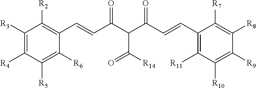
[R2]C1=C(C=CC(=O)C(C(=O)[R14])C(=O)C=CC2=C([R11])C([R10])=C([R9])C([R8])=C2[R7])C([R6])=C([R5])C([R4])=C1[R3]
